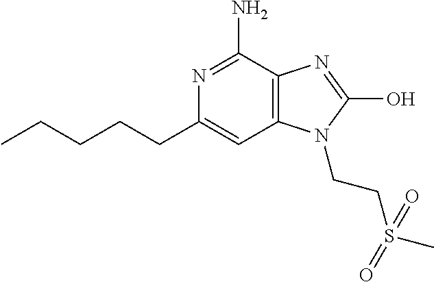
C1(CCCCC)=CC2=C(C(N)=N1)N=C(O)N2CCS(C)(=O)=O
